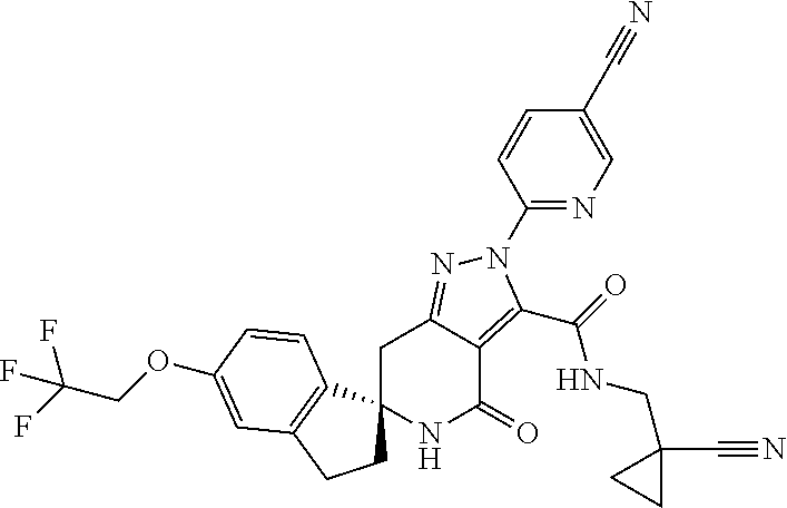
C1C2=NN(C3=NC=C(C#N)C=C3)C(C(=O)NCC3(C#N)CC3)=C2C(=O)NC12CCC1=C2C=CC(OCC(F)(F)F)=C1
